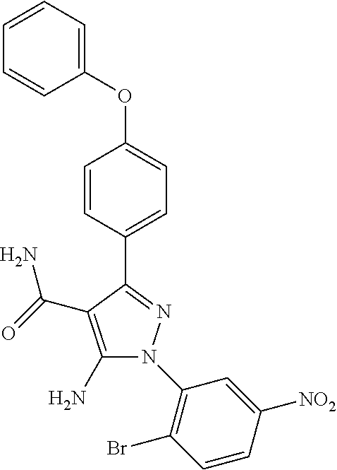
C1(N)=C(C(=O)N)C(C2=CC=C(OC3=CC=CC=C3)C=C2)=NN1C1=C(Br)C=CC([NO2])=C1
